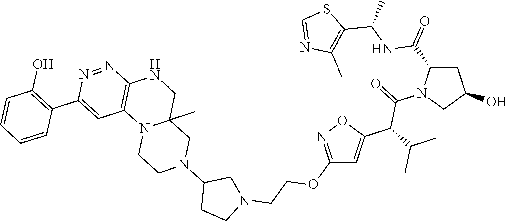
C12(C)CNC3=C(N1CCN(C1CN(CCOC4=NOC(C(C(C)C)C(=O)N5CC(O)CC5C(NC(C5=C(C)N=CS5)C)=O)=C4)CC1)C2)C=C(C1=C(O)C=CC=C1)N=N3
